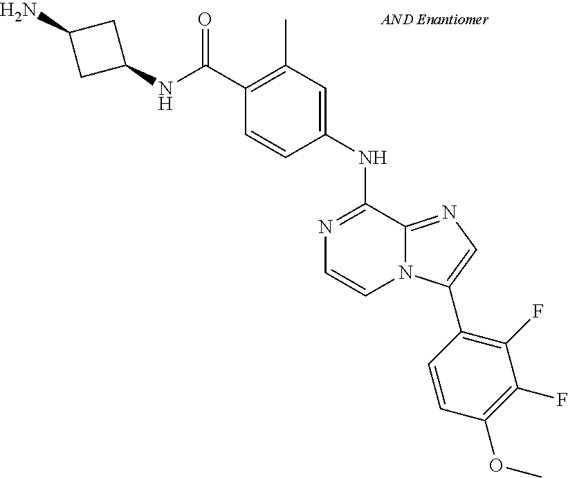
N1=C(NC2=CC(C)=C(C(NC3CC(N)C3)=O)C=C2)C2=NC=C(C3=C(F)C(F)=C(OC)C=C3)N2C=C1
